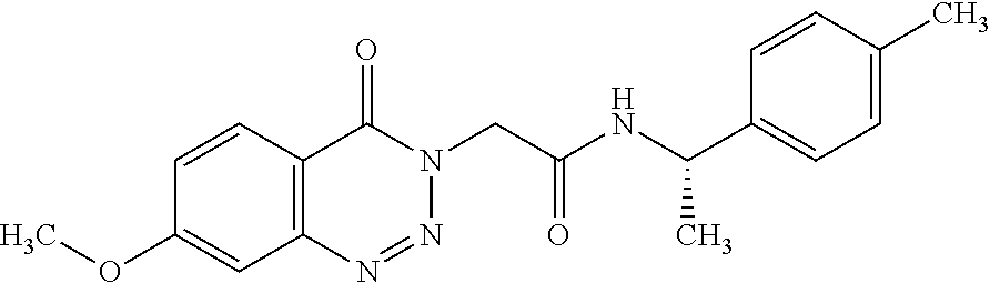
C1=CC2=C(C=C1OC)N=NN(CC(NC(C1=CC=C(C)C=C1)C)=O)C2=O
